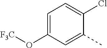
C1=C(O[F3C])C=C(C)C(Cl)=C1
